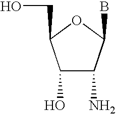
C1(O)C(N)C(B)OC1CO
